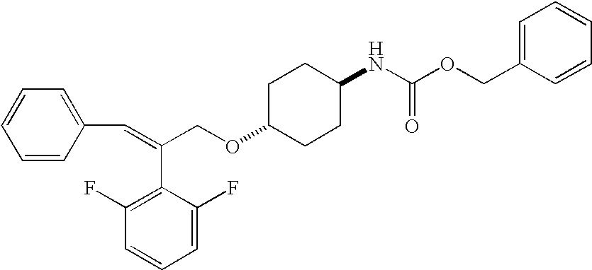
C1=C(F)C(C(=CC2=CC=CC=C2)COC2CCC(NC(OCC3=CC=CC=C3)=O)CC2)=C(F)C=C1
